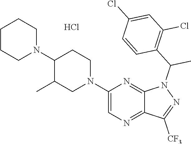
C1CCN(C2C(C)CN(C3=CN=C4C(=N3)N(C(C3=C(Cl)C=C(Cl)C=C3)C)N=C4[CF3])CC2)CC1.Cl
